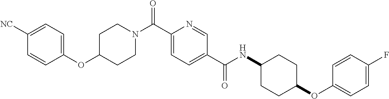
C1C(OC2=CC=C([NC])C=C2)CCN(C(C2=CC=C(C(NC3CCC(OC4=CC=C(F)C=C4)CC3)=O)C=N2)=O)C1
